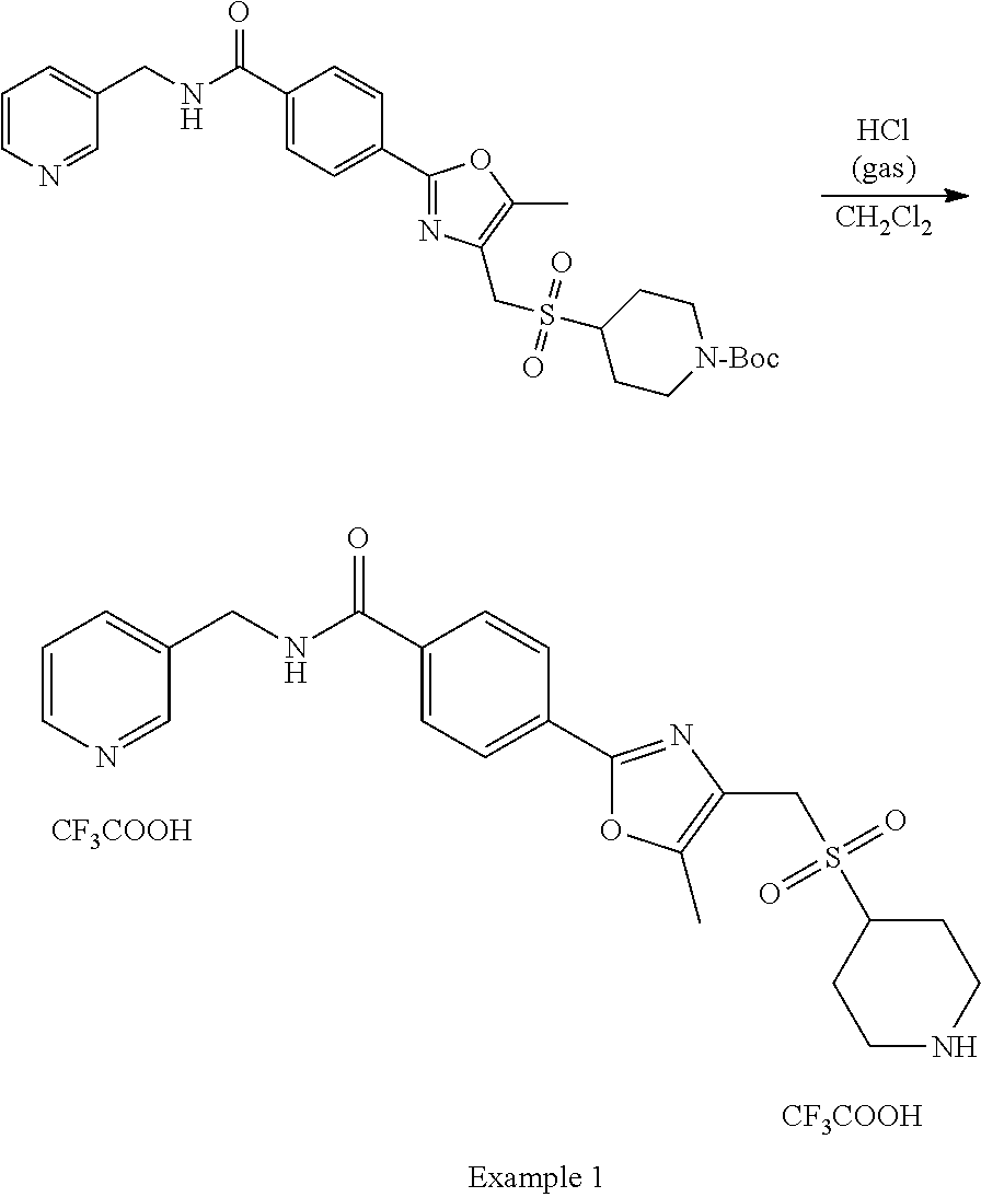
C1=CN=CC(CNC(C2=CC=C(C3=NC(CS(C4CC[N-Boc]CC4)(=O)=O)=C(C)O3)C=C2)=O)=C1.[CH2Cl2].C1=CN=CC(CNC(C2=CC=C(C3=NC(CS(C4CCNCC4)(=O)=O)=C(C)O3)C=C2)=O)=C1.[CF3COOH].[CF3COOH]
